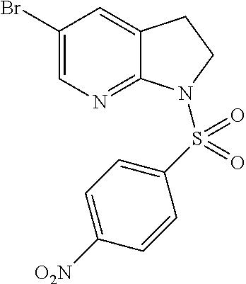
BrC1=CN=C2C(=C1)CCN2S(C1=CC=C([O2N])C=C1)(=O)=O
